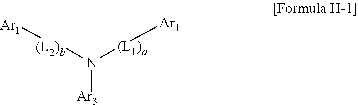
N([Ar3])([(L2)b][Ar1])[(L1)a][Ar1]
